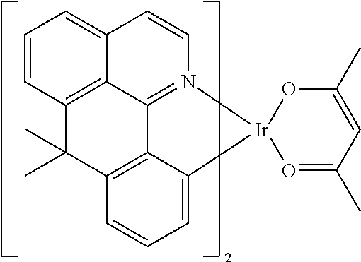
C1=CC2=CC=CC3=C2C2=N1[Ir]1(O=C(C)C=C(C)O1)C1=CC=CC(=C21)C3(C)C
